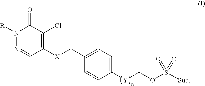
N1([R])N=CC([X]CC2=CC=C([Y]COS([Sup])(=O)=O)C=C2)=C(Cl)C1=O
